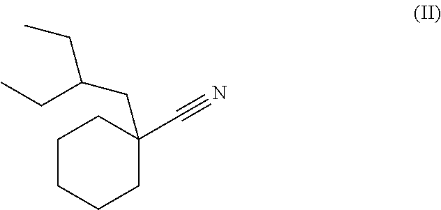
C1CCCC(C#N)(CC(CC)CC)C1
